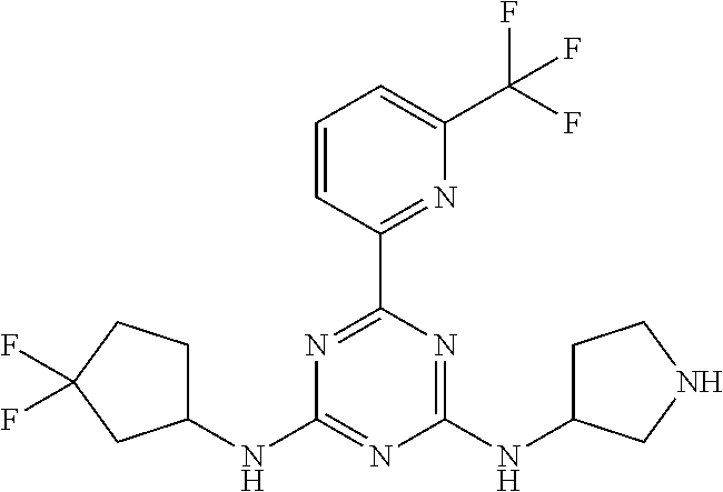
N1=C(C2=NC(C(F)(F)F)=CC=C2)N=C(NC2CCNC2)N=C1NC1CCC(F)(F)C1
